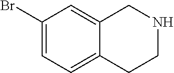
C1(Br)=CC=C2C(=C1)CNCC2
